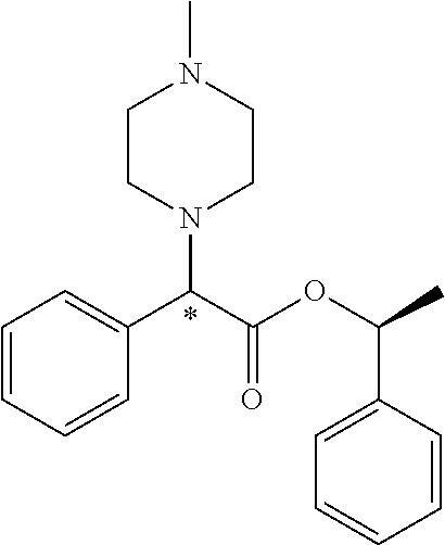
CN1CCN(C(C(OC(C)C2=CC=CC=C2)=O)C2=CC=CC=C2)CC1
